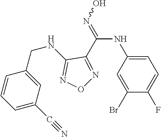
C1=C(NC(=NO)C2=NON=C2NCC2=CC(C#N)=CC=C2)C=C(Br)C(F)=C1
